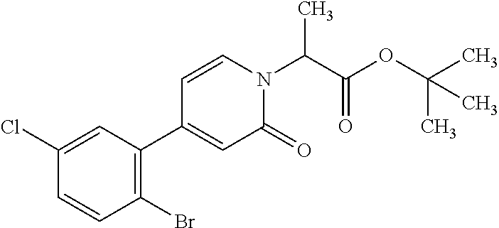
C1(Br)=C(C2=CC(=O)N(C(C(OC(C)(C)C)=O)C)C=C2)C=C(Cl)C=C1
